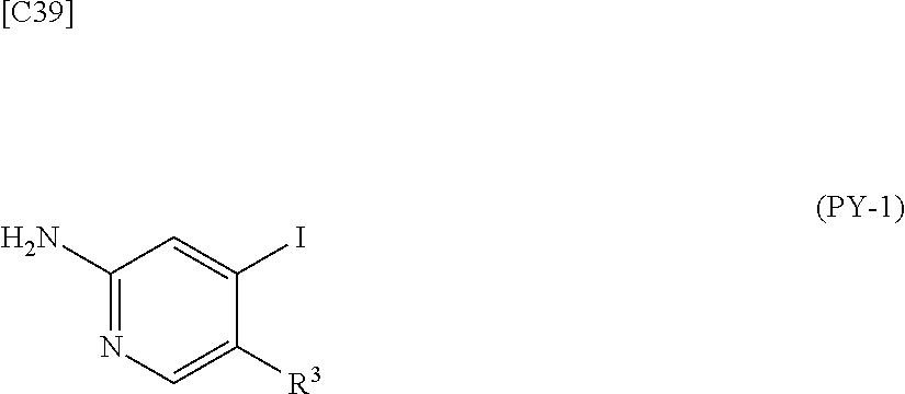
[[C39]].C1(N)=NC=C([R3])C(I)=C1
